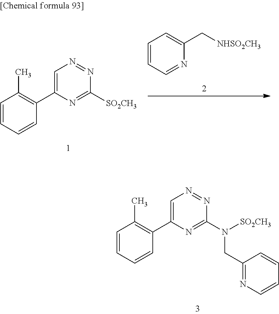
C1=CC=CC(C2=CN=NC(N(CC3=NC=CC=C3)[SO2CH3])=N2)=C1C.C1=CC=CC(C2=CN=NC([SO2CH3])=N2)=C1C.C1=CC=NC(C[NHSO2CH3])=C1
